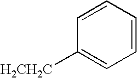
[H2CH2C]C1=CC=CC=C1
